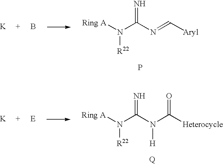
[K].N(C(N(C([Heterocycle])=O)[H])=N)([Ring A])[R22].[K].B.N(C(N=C[Aryl])=N)([Ring A])[R22].P
